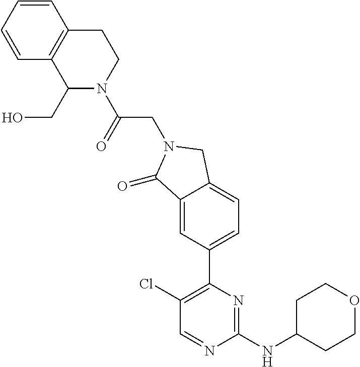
C1CC(NC2=NC(C3=CC=C4C(=C3)C(=O)N(CC(N3CCC5=C(C3CO)C=CC=C5)=O)C4)=C(Cl)C=N2)CCO1
